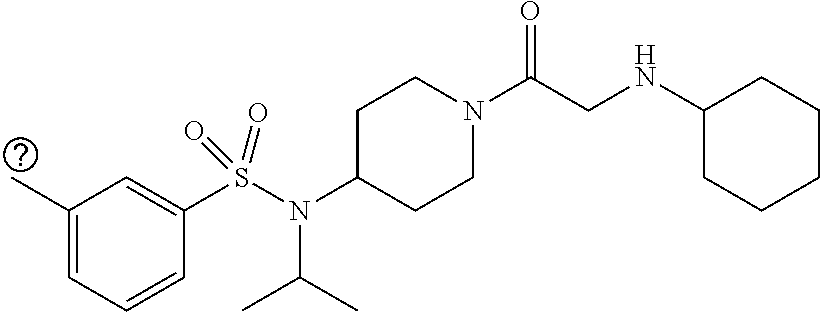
C1(C)=CC=CC(S(N(C2CCN(C(CNC3CCCCC3)=O)CC2)C(C)C)(=O)=O)=C1
